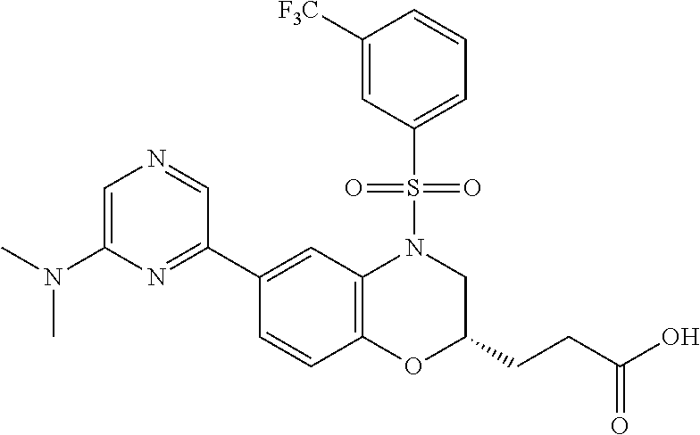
C1(C2=NC(N(C)C)=CN=C2)=CC2=C(C=C1)OC(CCC(O)=O)CN2S(C1=CC=CC([F3C])=C1)(=O)=O
